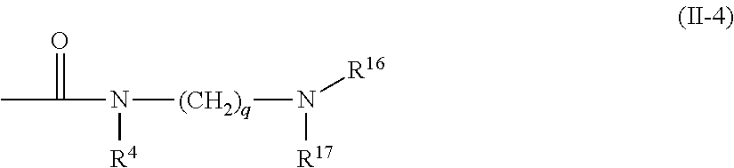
N([R17])([R16])[(CH2)q]N(C(C)=O)[R4]
